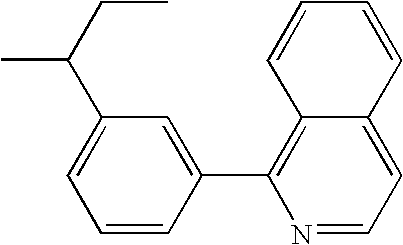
C1(C(CC)C)=CC=CC(C2=C3C(=CC=N2)C=CC=C3)=C1
